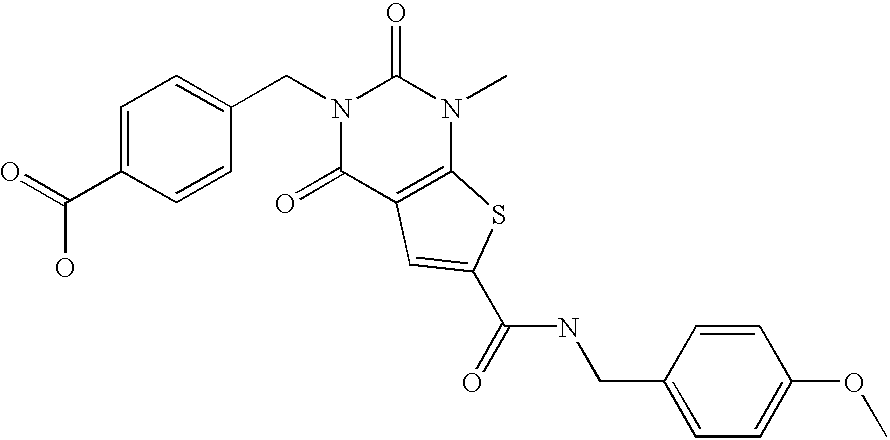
N1(CC2=CC=C(C(O)=O)C=C2)C(=O)C2=C(N(C)C1=O)SC(C(NCC1=CC=C(OC)C=C1)=O)=C2
